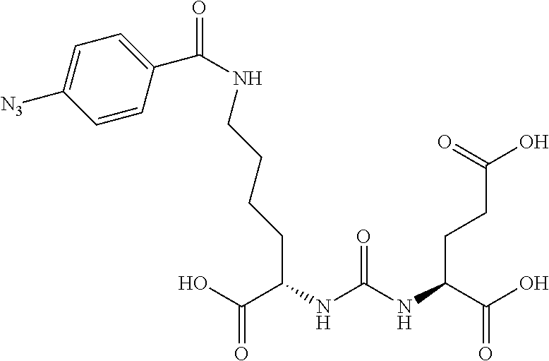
OC(C(NC(NC(C(O)=O)CCCCNC(=O)C1=CC=C([N3])C=C1)=O)CCC(O)=O)=O
